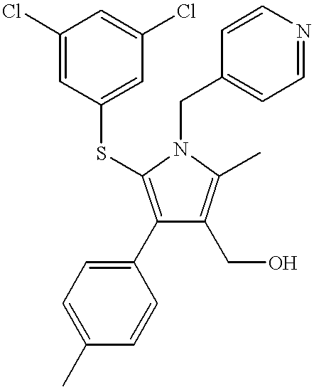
C1(C2=CC=C(C)C=C2)=C(SC2=CC(Cl)=CC(Cl)=C2)N(CC2=CC=NC=C2)C(C)=C1CO
